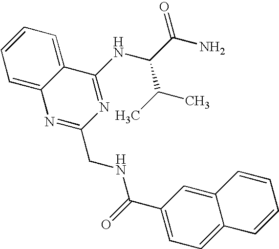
C12=CC=CC=C1N=C(CNC(C1=CC=C3C(=C1)C=CC=C3)=O)N=C2NC(C(C)C)C(=O)N
